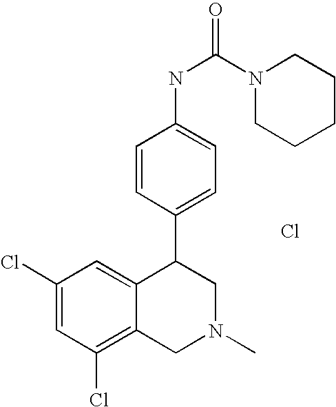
Cl.C1(Cl)=C2C(=CC(Cl)=C1)C(C1=CC=C(NC(=O)N3CCCCC3)C=C1)CN(C)C2
